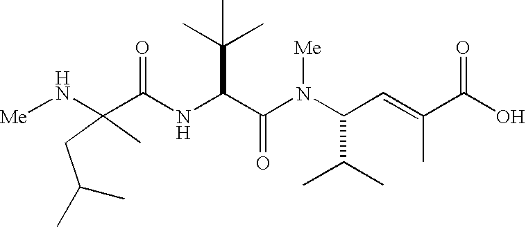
N(C(C(N(C(C(C)C)C=C(C)C(O)=O)[Me])=O)C(C)(C)C)C(=O)C(N[Me])(CC(C)C)C
